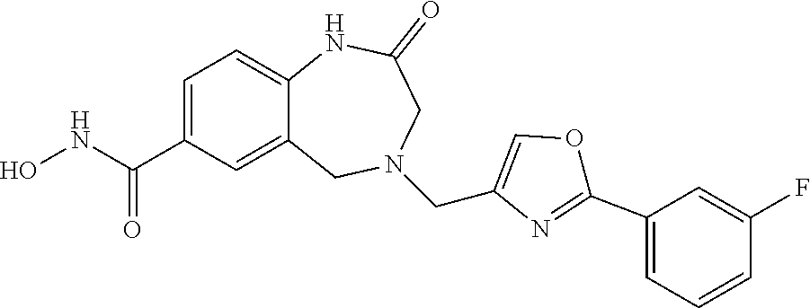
C1=C(C(NO)=O)C=C2C(=C1)NC(=O)CN(CC1=COC(C3=CC=CC(F)=C3)=N1)C2
